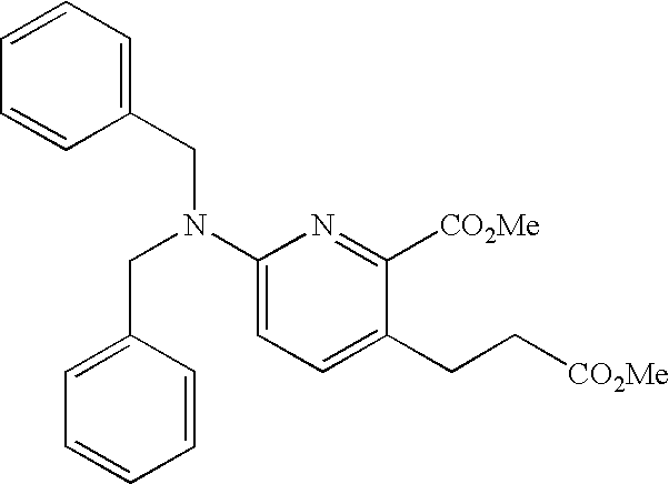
C1=CC=CC(CN(C2=CC=C(CC[CO2Me])C([CO2Me])=N2)CC2=CC=CC=C2)=C1
